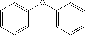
C1=CC=C2C(=C1)OC1=C2C=CC=C1
